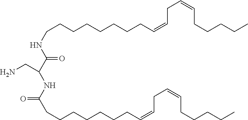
C(CNC(C(NC(CCCCCCCC=CCC=CCCCCC)=O)CN)=O)CCCCCCC=CCC=CCCCCC
